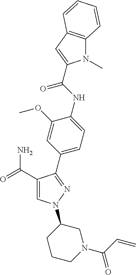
C1(C(=O)N)=CN(C2CCCN(C(=O)C=C)C2)N=C1C1=CC=C(NC(=O)C2=CC3=C(N2C)C=CC=C3)C(OC)=C1
